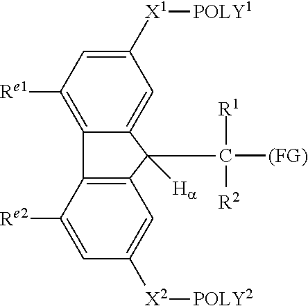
C1([X1][POLY1])=CC([Re1])=C2C(=C1)C(C([(FG)])([R2])[R1])([Ha])C1=C2C([Re2])=CC([X2][POLY2])=C1
